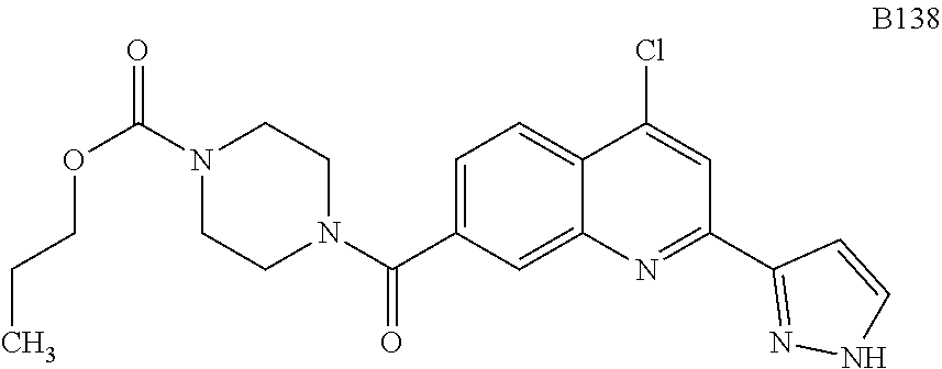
C1=C(C(N2CCN(C(=O)OCCC)CC2)=O)C=C2C(=C1)C(Cl)=CC(C1=NNC=C1)=N2
